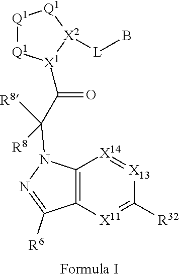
C12=C([X11]=C([R32])[X13]=[X14]1)C([R6])=NN2C(C(=O)[X1]1[Q1][Q1][Q1][X2]1[L]B)([R8])[R8]
